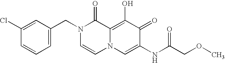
C1(Cl)=CC(CN2C=CN3C(=C(O)C(=O)C(NC(COC)=O)=C3)C2=O)=CC=C1
